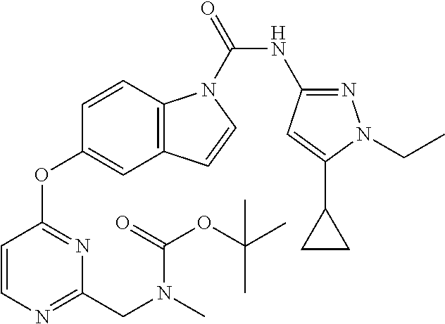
C1=CC2=C(C=C1OC1=NC(CN(C)C(=O)OC(C)(C)C)=NC=C1)C=CN2C(NC1=NN(CC)C(C2CC2)=C1)=O
